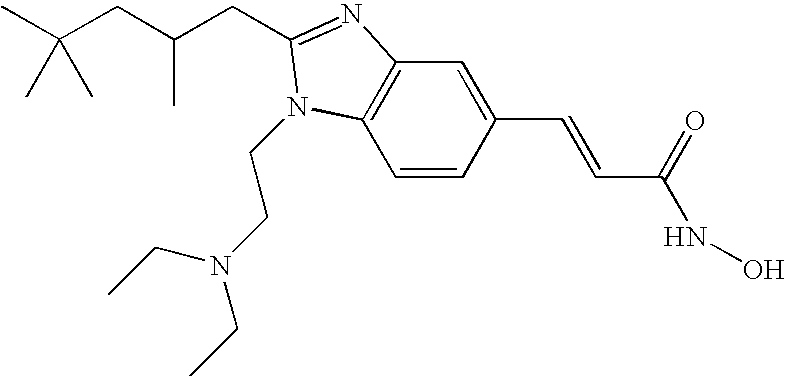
C1=CC(C=CC(=O)NO)=CC2=C1N(CCN(CC)CC)C(CC(C)CC(C)(C)C)=N2
